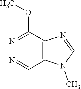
N1=CC2=C(C(OC)=N1)N=CN2C
